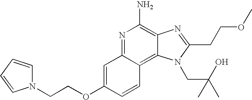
N1=C2C(=C3C(=C1N)N=C(CCOC)N3CC(C)(O)C)C=CC(OCCN1C=CC=C1)=C2
